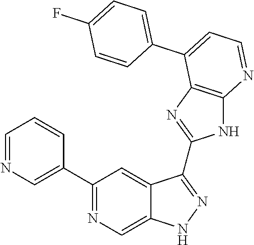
C1=NC=C(C2=NC=C3C(=C2)C(C2=NC4=C(N2)N=CC=C4C2=CC=C(F)C=C2)=NN3)C=C1
